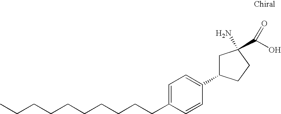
CCCCCCCCCCC1=CC=C(C2CC(C(O)=O)(N)CC2)C=C1
